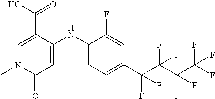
C1(C(=O)O)=CN(C)C(=O)C=C1NC1=CC=C(C(F)(F)C(F)(C(F)(F)C(F)(F)F)F)C=C1F
